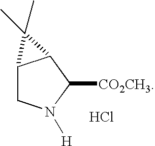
C12CN([H])C([CO2CH3])C1C2(C)C.Cl
